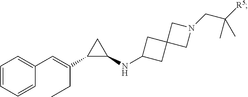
C1=CC(C=C(CC)C2C(NC3CC4(C3)CN(CC([R5])(C)C)C4)C2)=CC=C1
